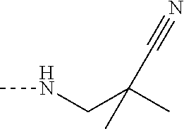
CNCC(C)(C)C#N
